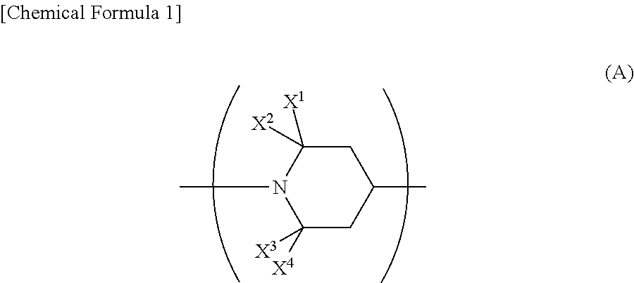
C1([X4])([X3])CC(C)CC([X1])([X2])N1C
